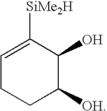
C1=C([SiMe2H])C(O)C([OH])CC1
